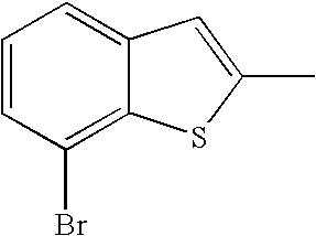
C1(C)=CC2=CC=CC(Br)=C2S1
